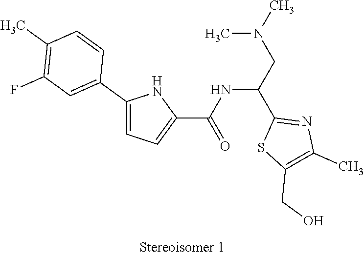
N(CC(C1=NC(C)=C(CO)S1)NC(C1=CC=C(C2=CC(F)=C(C)C=C2)N1)=O)(C)C
